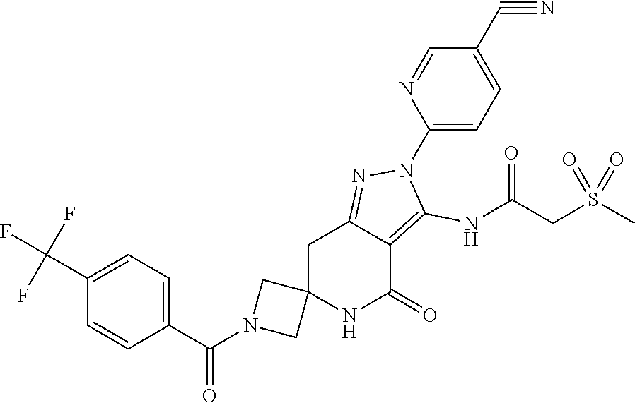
C12(NC(=O)C3=C(NC(CS(C)(=O)=O)=O)N(C4=CC=C(C#N)C=N4)N=C3C1)CN(C(C1=CC=C(C(F)(F)F)C=C1)=O)C2
